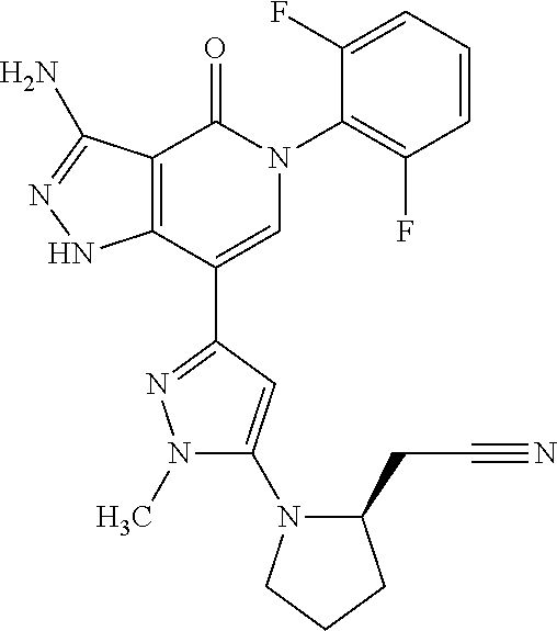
C12=C(C(C3=NN(C)C(N4C(CC#N)CCC4)=C3)=CN(C3=C(F)C=CC=C3F)C1=O)NN=C2N
